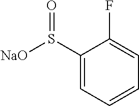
C1(S([NaO])=O)=CC=CC=C1F
